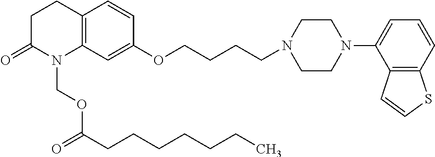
C12=C(C=C(OCCCCN3CCN(C4=CC=CC5=C4C=CS5)CC3)C=C1)N(COC(=O)CCCCCCC)C(=O)CC2
